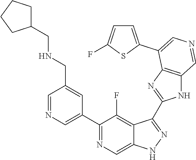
C1(C2=CN=CC(CNCC3CCCC3)=C2)=NC=C2C(=C1F)C(C1=NC3=C(N1)C=NC=C3C1=CC=C(F)S1)=NN2
